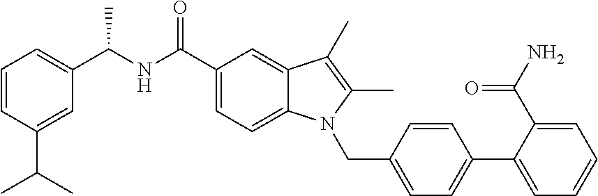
C1=CC(C(C)C)=CC(C(NC(C2=CC=C3C(=C2)C(C)=C(C)N3CC2=CC=C(C3=CC=CC=C3C(N)=O)C=C2)=O)C)=C1
